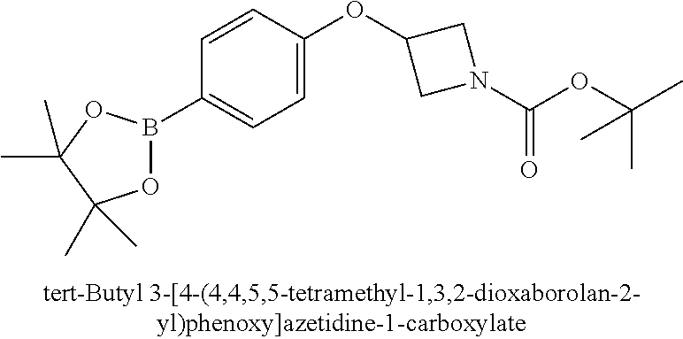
C1=CC(OC2CN(C(OC(C)(C)C)=O)C2)=CC=C1B1OC(C)(C)C(C)(C)O1
